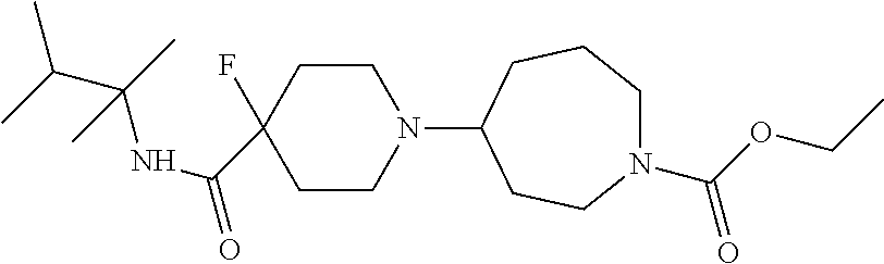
C1CN(C2CCN(C(OCC)=O)CCC2)CCC1(F)C(NC(C(C)C)(C)C)=O
